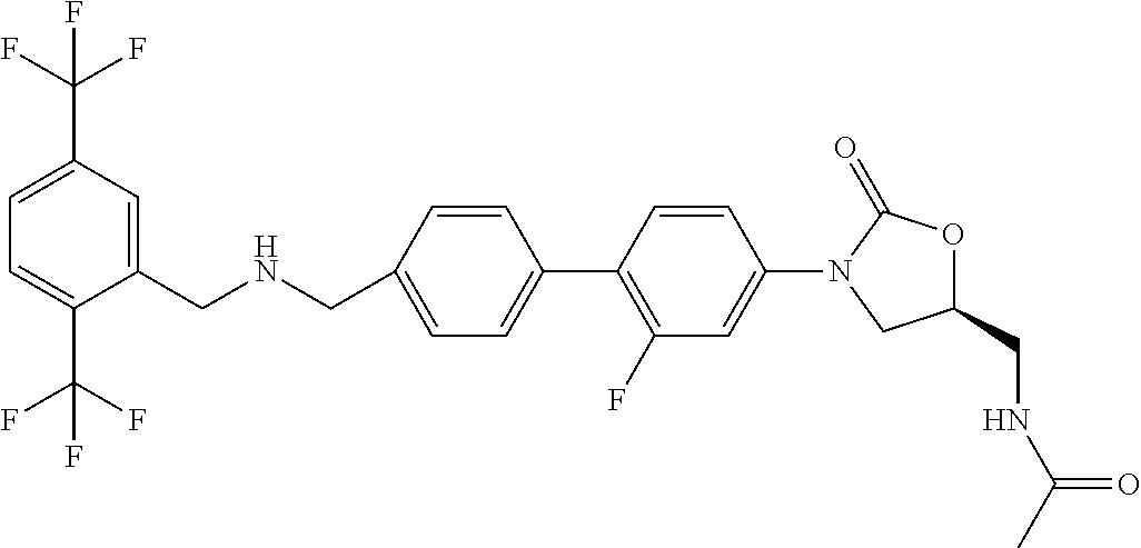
C1(CNCC2=CC(C(F)(F)F)=CC=C2C(F)(F)F)=CC=C(C2=C(F)C=C(N3CC(CNC(C)=O)OC3=O)C=C2)C=C1
